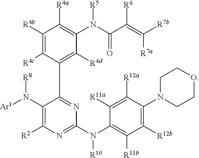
N(C1=NC([R2])=C(N([Ar1])[R8])C(C2=C([R4d])C(N(C(C(=C([R7a])[R7b])[R6])=O)[R5])=C([R4a])C([R4b])=C2[R4c])=N1)(C1=C([R11b])C([R12b])=C(N2CCOCC2)C([R12a])=C1[R11a])[R10]
